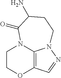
C1COC2=C3N1C(=O)C(N)CCN3N=C2
